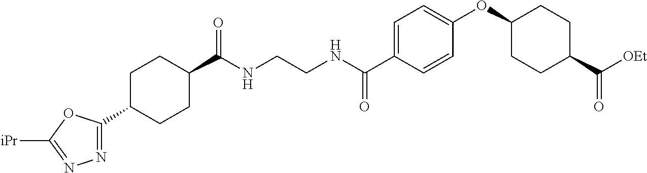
C1=C(C(NCCNC(C2CCC(C3=NN=C([iPr])O3)CC2)=O)=O)C=CC(OC2CCC(C(=O)[OEt])CC2)=C1
